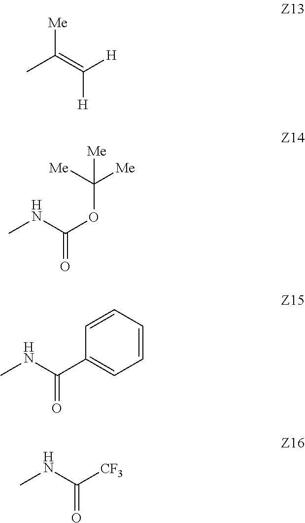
CC(=C([H])[H])[Me].CNC(OC([Me])([Me])[Me])=O.CNC(C1=CC=CC=C1)=O.CNC([CF3])=O
